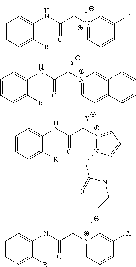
C1=CC(C)=C(NC(C[N+]2=CC=CC(F)=C2)=O)C([R])=C1.[Y].C1=CC(C)=C(NC(C[N+]2=CC=C3C(=C2)C=CC=C3)=O)C([R])=C1.[Y].C1=CC(C)=C(NC(C[N+]2=CC=CN2CC(=O)NCC)=O)C([R])=C1.[Y].C1=CC(C)=C(NC(C[N+]2=CC=CC(Cl)=C2)=O)C([R])=C1.[Y]
